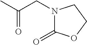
N1(CC(C)=O)C(=O)OCC1
